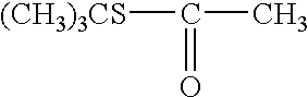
[(CH3)3CS]C(C)=O
